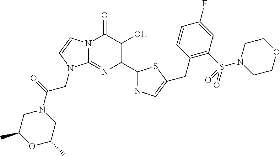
N12C(=NC(C3=NC=C(CC4=C(S(=O)(N5CCOCC5)=O)C=C(F)C=C4)S3)=C(O)C1=O)N(CC(=O)N1CC(C)OC(C)C1)C=C2
